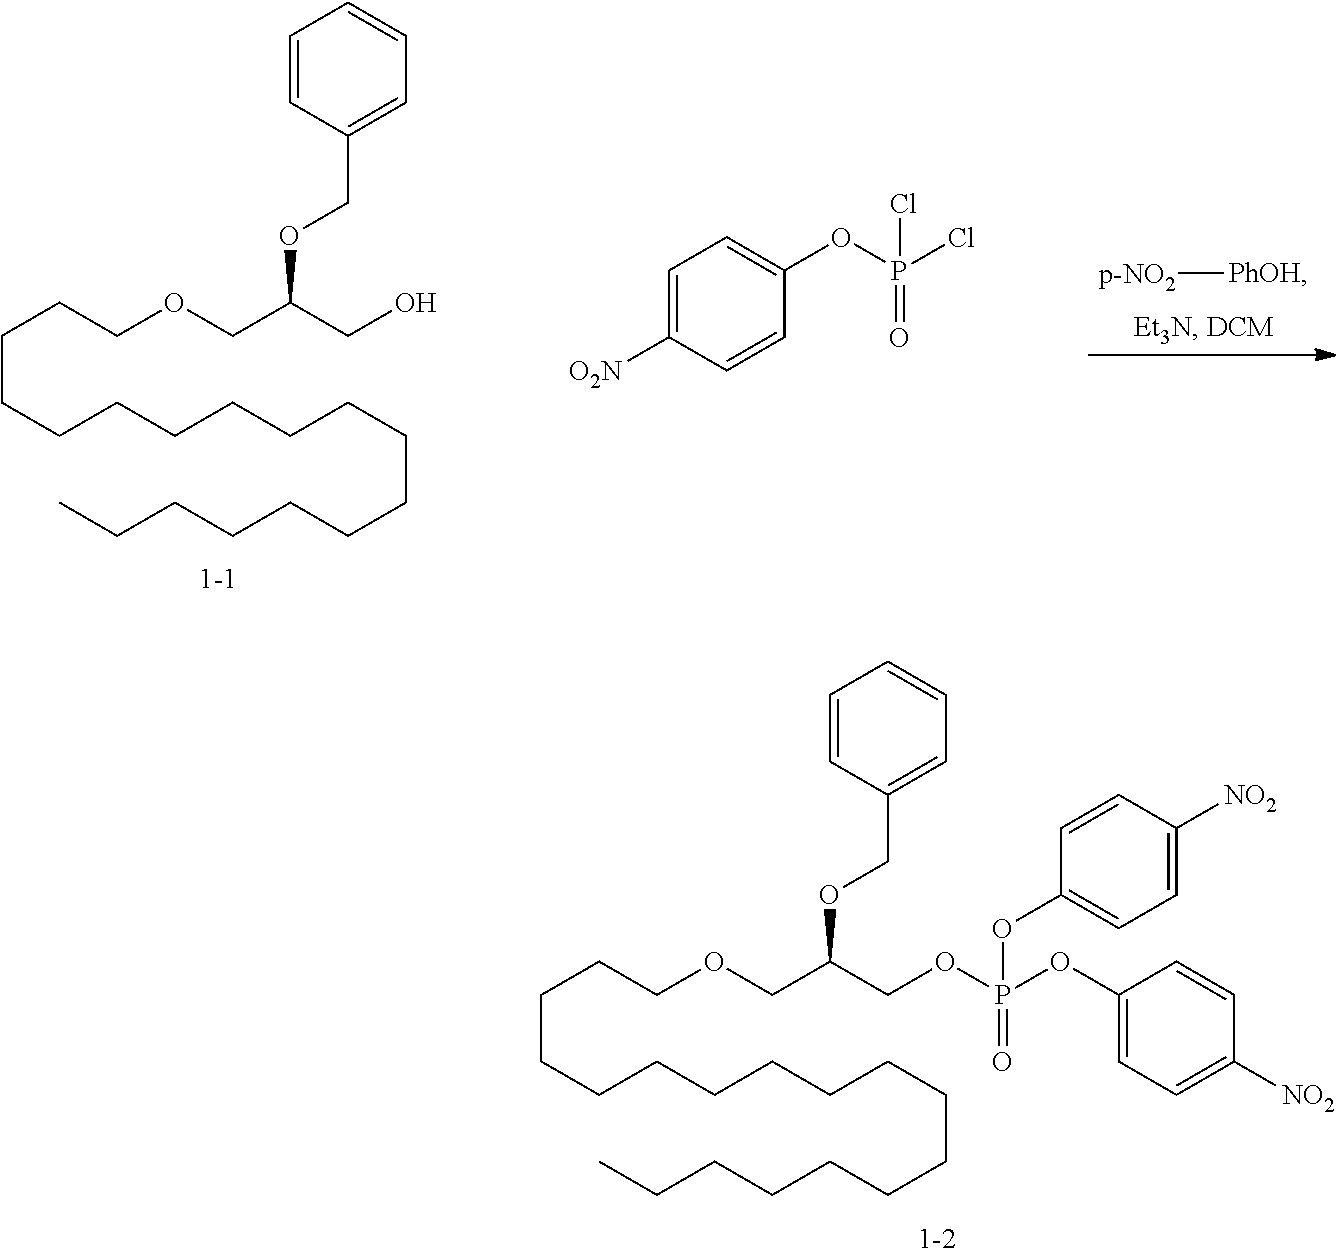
[p-NO2][PhOH].OCC(OCC1=CC=CC=C1)COCCCCCCCCCCCCCCCCCC.C1=C([O2N])C=CC(OP(Cl)(=O)Cl)=C1.O(CC(OCC1=CC=CC=C1)COCCCCCCCCCCCCCCCCCC)P(OC1=CC=C([NO2])C=C1)(=O)OC1=CC=C([NO2])C=C1
